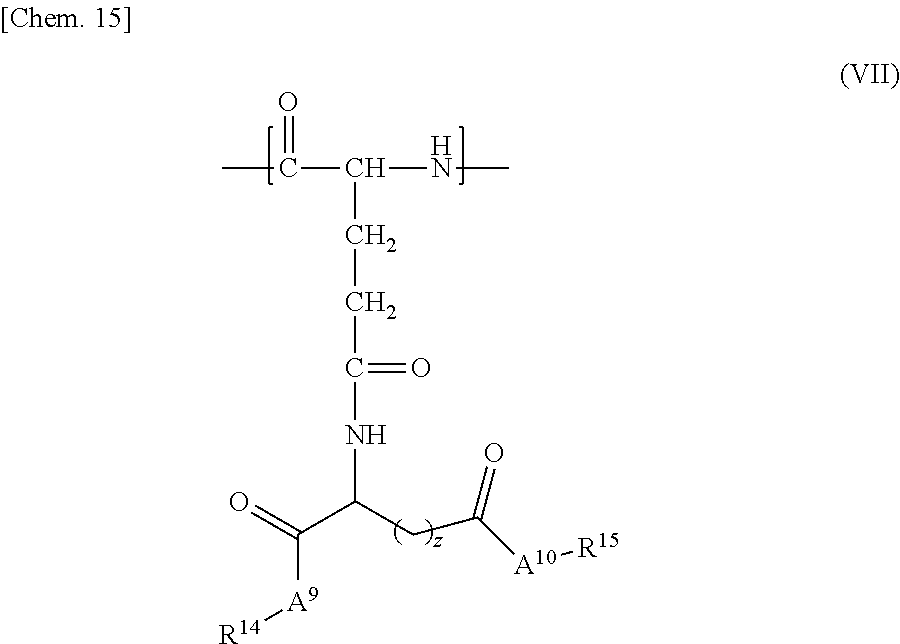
CC(C(NC)CCC(=O)NC(CC(=O)[A10][R15])C([A9][R14])=O)=O
